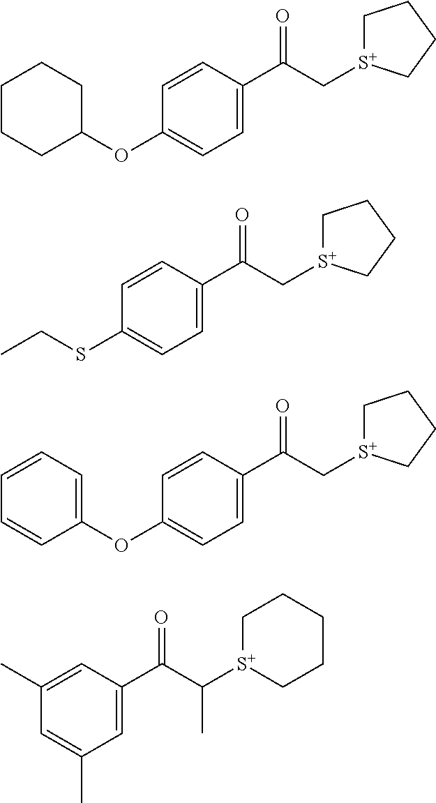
C1=C(C(=O)C[S+]2CCCC2)C=CC(OC2CCCCC2)=C1.C1=C(C(=O)C[S+]2CCCC2)C=CC(SCC)=C1.C1=C(C(=O)C[S+]2CCCC2)C=CC(OC2=CC=CC=C2)=C1.C1=C(C(=O)C([S+]2CCCCC2)C)C=C(C)C=C1C
